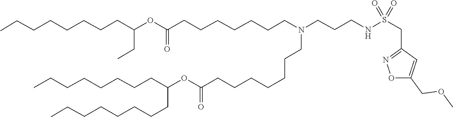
O(C(=O)CCCCCCCN(CCCNS(=O)(=O)CC1=NOC(COC)=C1)CCCCCCCC(OC(CC)CCCCCCCC)=O)C(CCCCCCCC)CCCCCCCC
